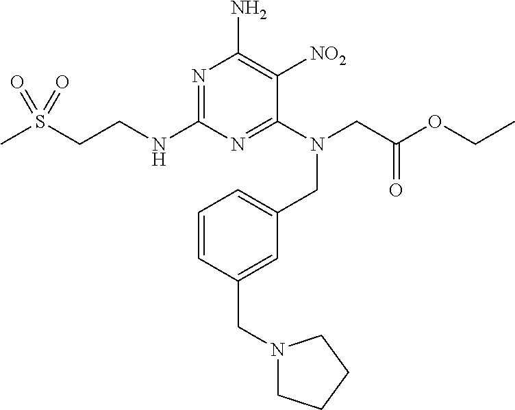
C1=CC(CN2CCCC2)=CC(CN(CC(OCC)=O)C2=NC(NCCS(C)(=O)=O)=NC(N)=C2[NO2])=C1
